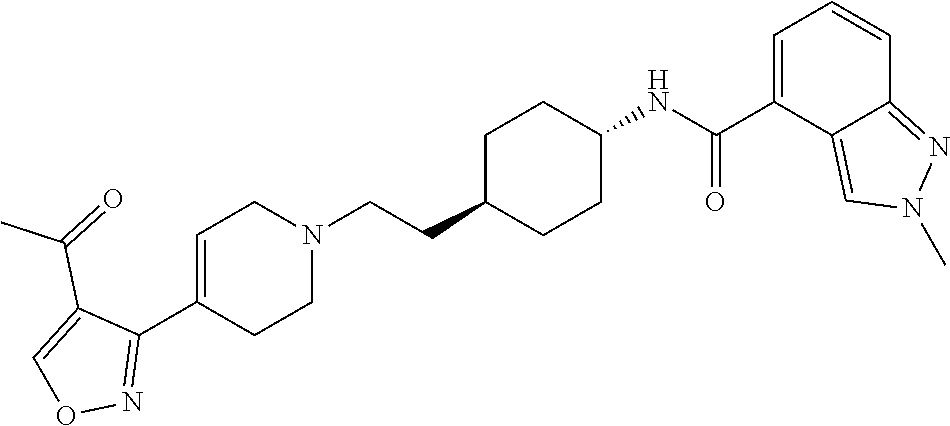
C1(C2=NOC=C2C(=O)C)=CCN(CCC2CCC(NC(C3=CC=CC4=NN(C)C=C34)=O)CC2)CC1
